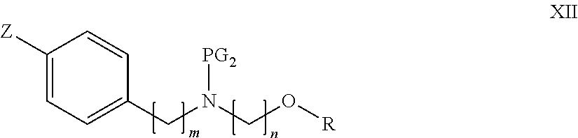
C1([Z])=CC=C(CN(CO[R])[PG2])C=C1
